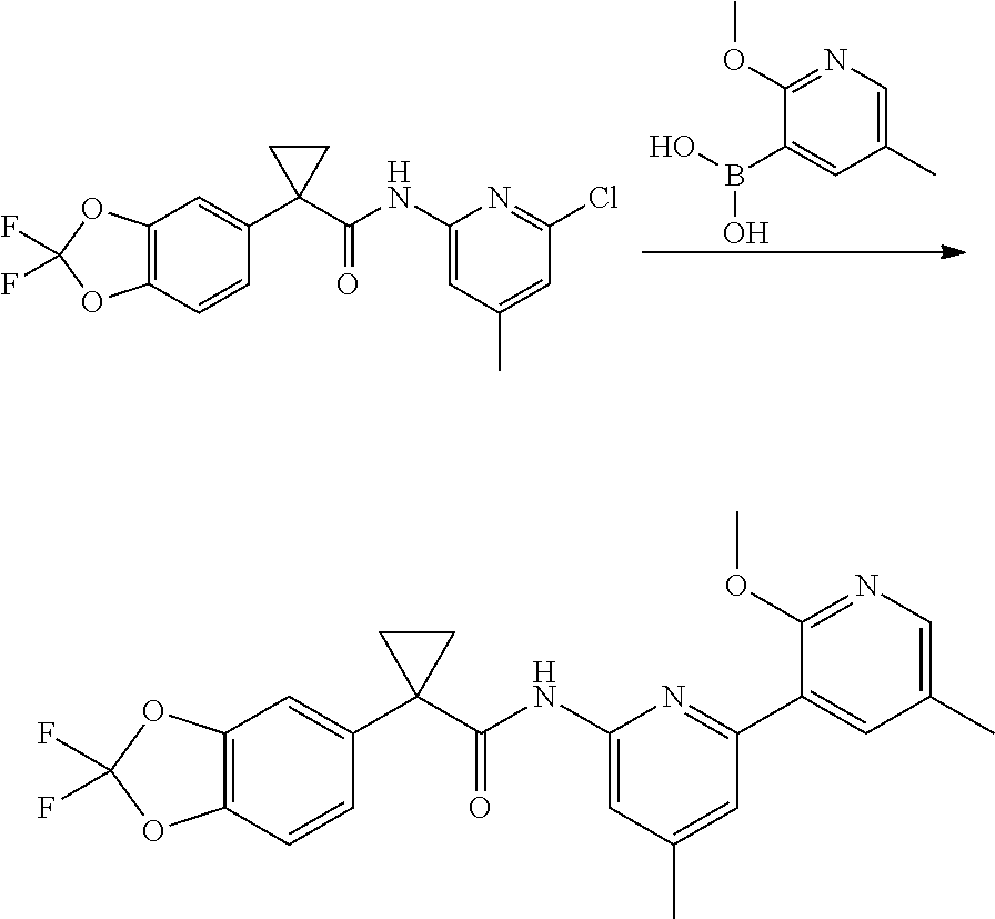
C12=C(C=CC(C3(C(NC4=CC(C)=CC(C5=CC(C)=CN=C5OC)=N4)=O)CC3)=C1)OC(F)(F)O2.C12=C(C=CC(C3(C(NC4=CC(C)=CC(Cl)=N4)=O)CC3)=C1)OC(F)(F)O2.C1(OC)=NC=C(C)C=C1B(O)O
